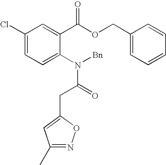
C1(Cl)=CC=C(N(C(=O)CC2=CC(C)=NO2)[Bn])C(C(OCC2=CC=CC=C2)=O)=C1
